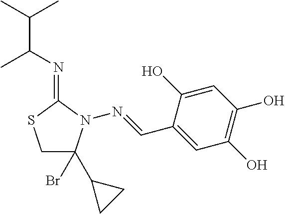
C(C(N=C1SCC(Br)(C2CC2)N1N=CC1=CC(O)=C(O)C=C1O)C)(C)C
